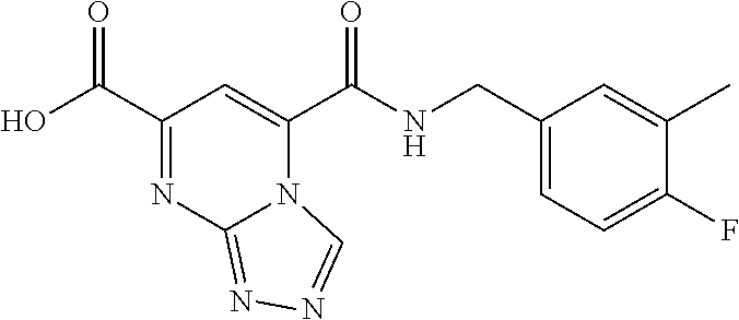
N(C(C1=CC(C(O)=O)=NC2=NN=CN12)=O)CC1=CC=C(F)C(C)=C1
